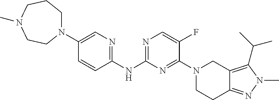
C1(N2CCCN(C)CC2)=CN=C(NC2=NC=C(F)C(N3CCC4=NN(C)C(C(C)C)=C4C3)=N2)C=C1
